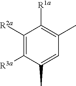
C1([R2a])=C([R3a])C(C)=CC(C)=C1[R1a]
